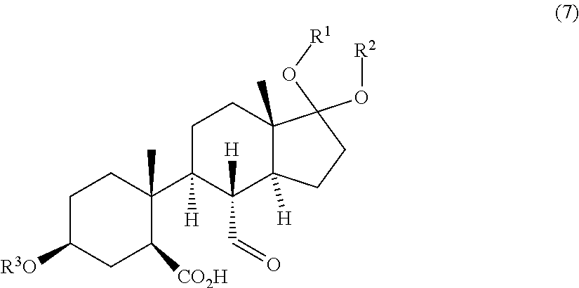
C1C([R3O])CC([CO2H])C(C2([H])C(C=O)([H])C3([H])C(C)(CC2)C(O[R2])(O[R1])CC3)(C)C1
